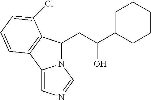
C(C(C1CCCCC1)O)C1N2C(=CN=C2)C2=C1C(Cl)=CC=C2
